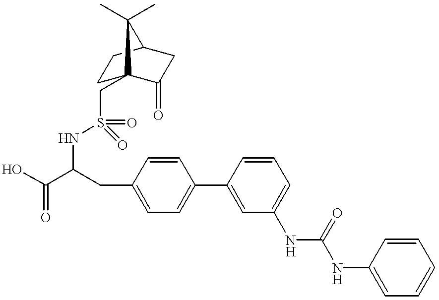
N(C(C(O)=O)CC1=CC=C(C2=CC(NC(=O)NC3=CC=CC=C3)=CC=C2)C=C1)S(=O)(=O)CC12CCC(CC1=O)C2(C)C
